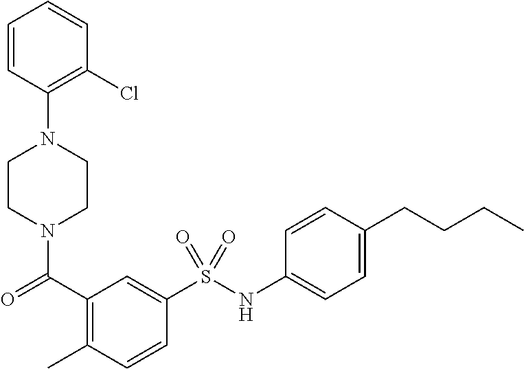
C1CN(C(=O)C2=C(C)C=CC(S(NC3=CC=C(CCCC)C=C3)(=O)=O)=C2)CCN1C1=C(Cl)C=CC=C1
